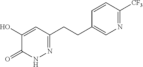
N1=C(CCC2=CN=C([CF3])C=C2)C=C(O)C(=O)N1
